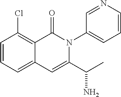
C1=CC=C2C(=C1Cl)C(=O)N(C1=CC=CN=C1)C(C(C)N)=C2
